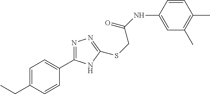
C1=C(NC(=O)CSC2=NN=C(C3=CC=C(CC)C=C3)N2)C=CC(C)=C1C
